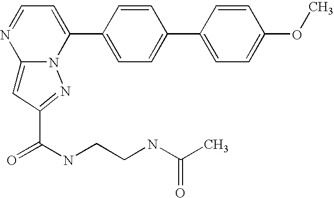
C12=CC(C(NCCNC(C)=O)=O)=NN1C(C1=CC=C(C3=CC=C(OC)C=C3)C=C1)=CC=N2
